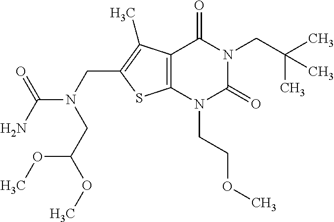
C12=C(N(CCOC)C(=O)N(CC(C)(C)C)C1=O)SC(CN(C(N)=O)CC(OC)OC)=C2C
